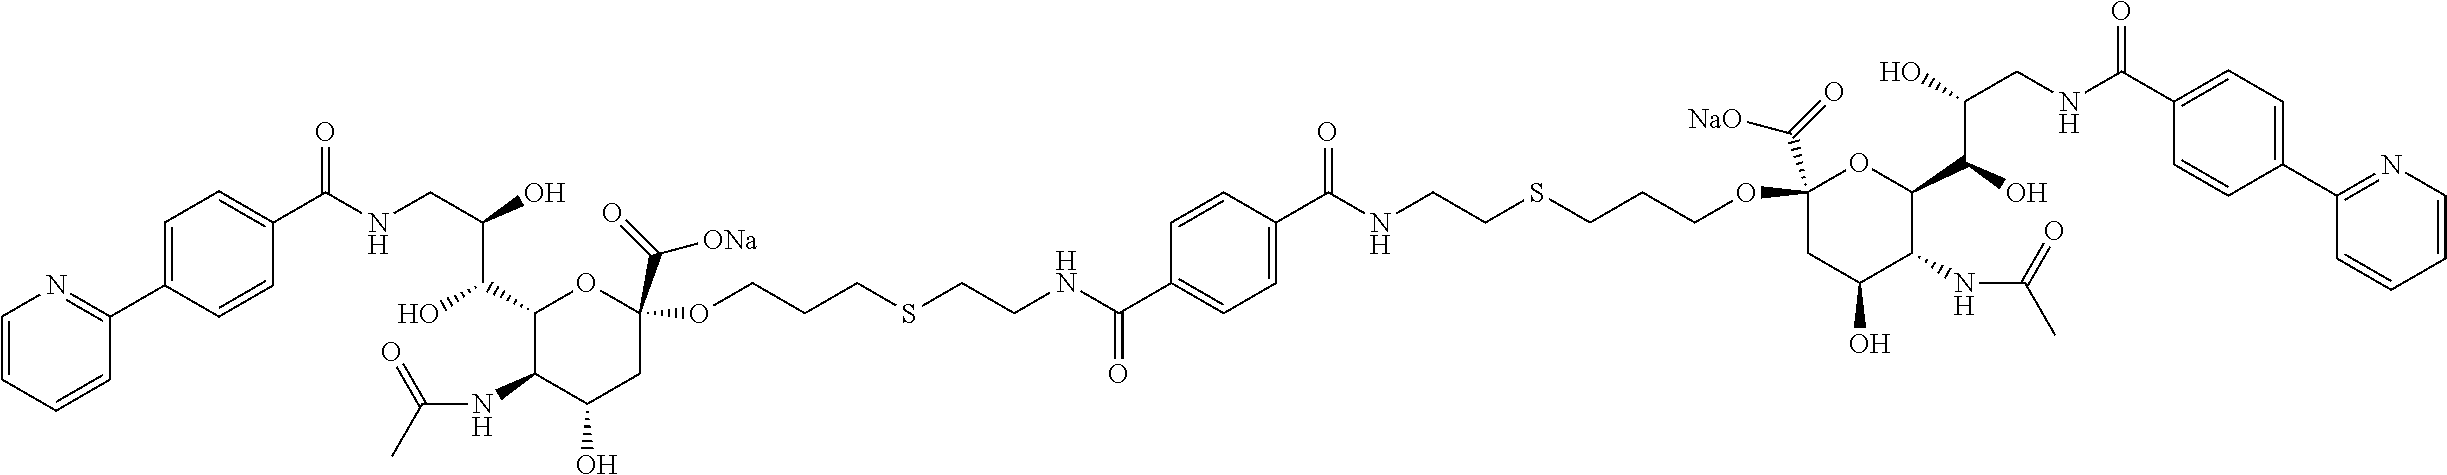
C(NCC(O)C(C1C(NC(C)=O)C(O)CC(C(=O)[ONa])(OCCCSCCNC(C2=CC=C(C(NCCSCCCOC3(C(=O)[NaO])CC(O)C(NC(C)=O)C(C(O)C(O)CNC(C4=CC=C(C5=NC=CC=C5)C=C4)=O)O3)=O)C=C2)=O)O1)O)(=O)C1=CC=C(C2=NC=CC=C2)C=C1
